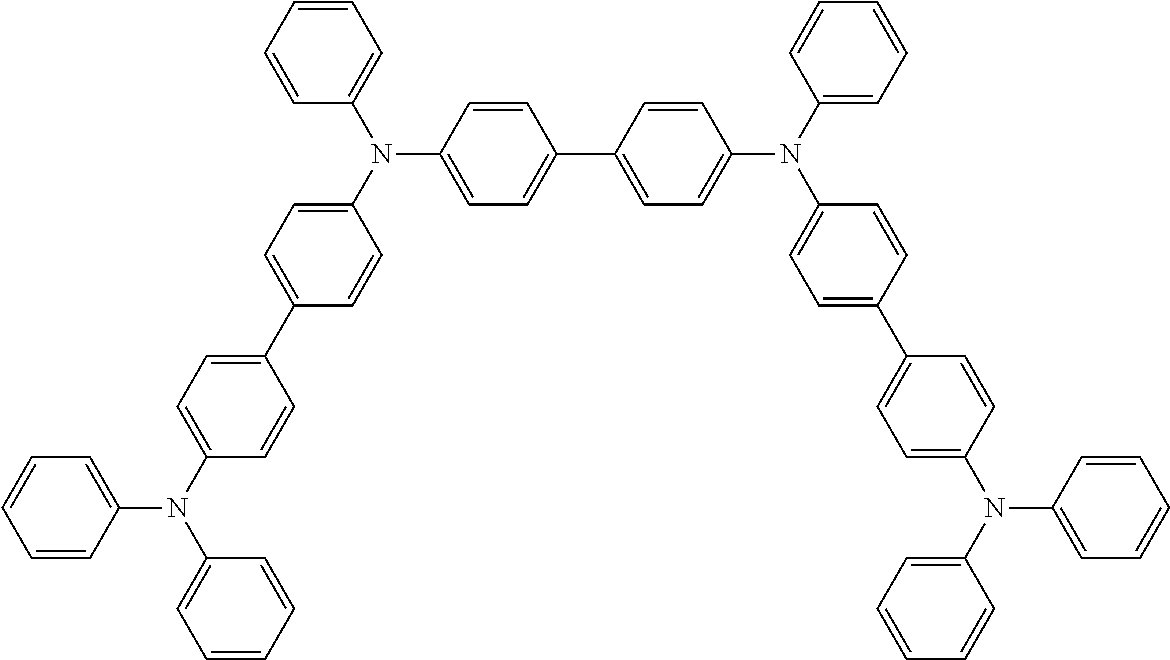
C1=CC=CC(N(C2=CC=C(C3=CC=C(N(C4=CC=C(C5=CC=C(N(C6=CC=CC=C6)C6=CC=CC=C6)C=C5)C=C4)C4=CC=CC=C4)C=C3)C=C2)C2=CC=C(C3=CC=C(N(C4=CC=CC=C4)C4=CC=CC=C4)C=C3)C=C2)=C1
